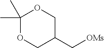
C1(C)(C)OCC(C[OMs])CO1
